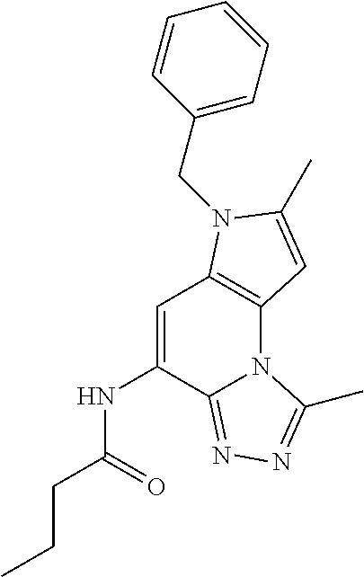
C1=C(NC(CCC)=O)C2=NN=C(C)N2C2=C1N(CC1=CC=CC=C1)C(C)=C2
